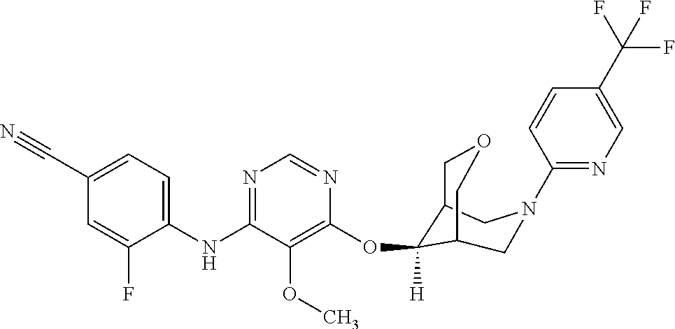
C1(NC2=NC=NC(OC3([H])C4COCC3CN(C3=NC=C(C(F)(F)F)C=C3)C4)=C2OC)=CC=C(C#N)C=C1F
